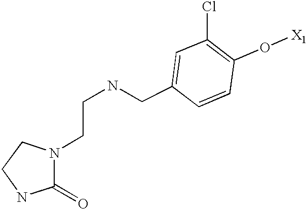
C(CNCC1=CC(Cl)=C(O[X1])C=C1)N1C(=O)NCC1
